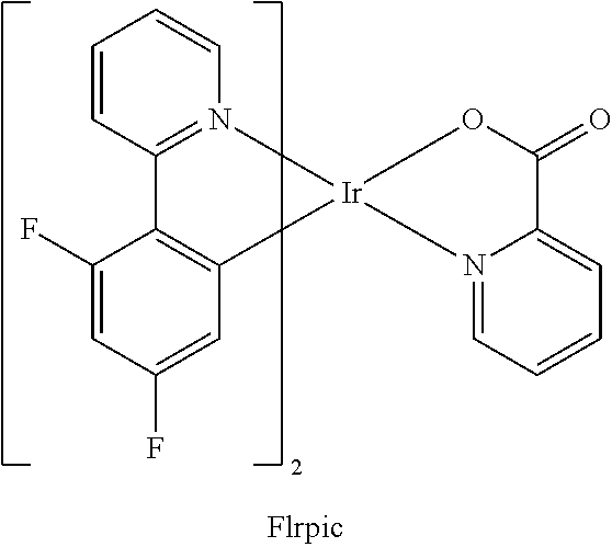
C1=CC2=N(C=C1)[Ir]1(C3=C2C(F)=CC(F)=C3)OC(=O)C2=CC=CC=N21
